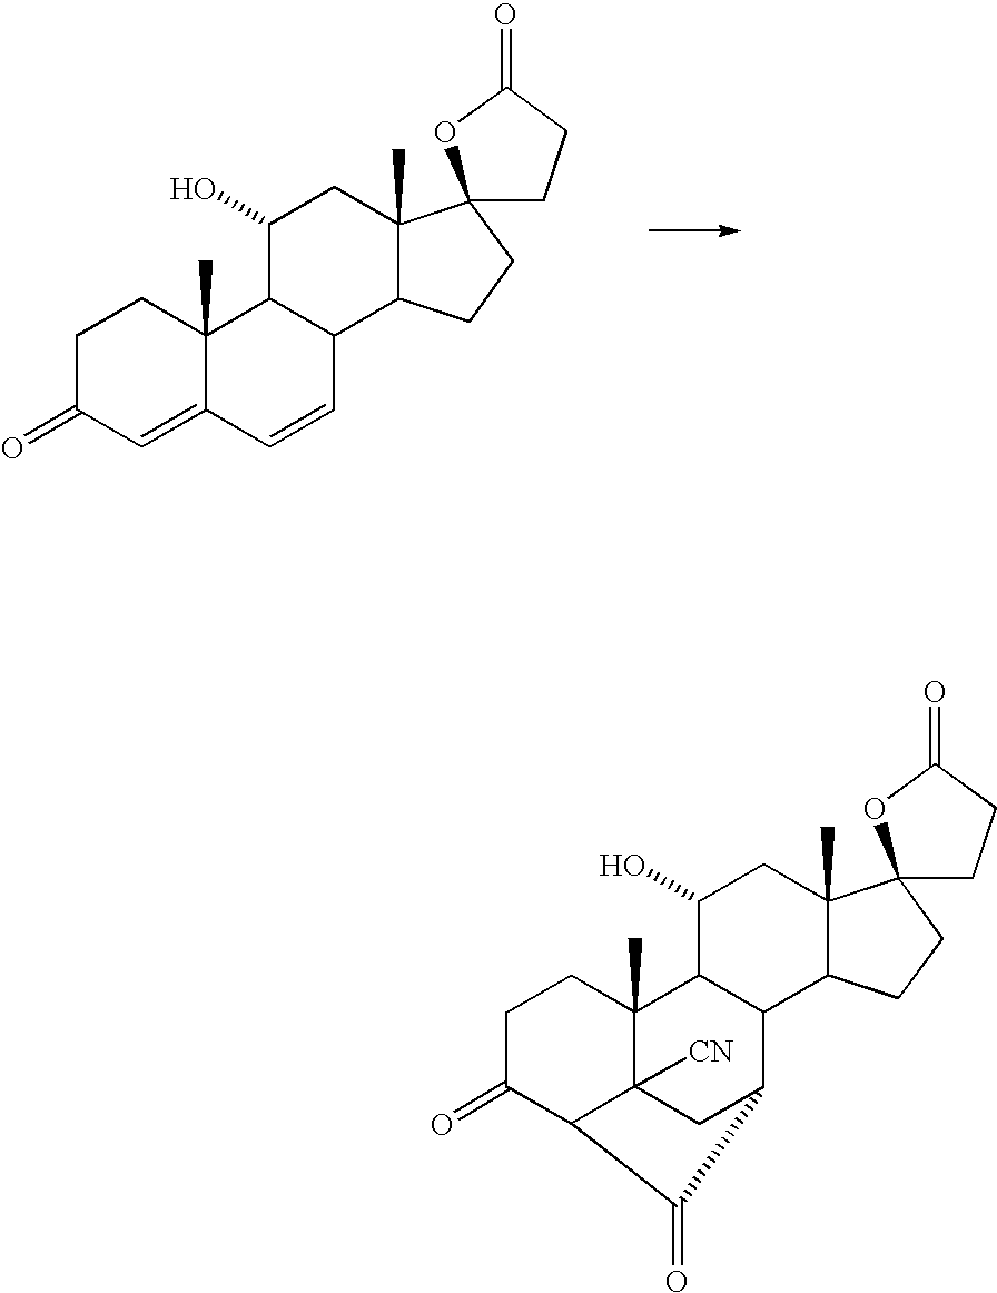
C1C(=O)C=C2C(C)(C1)C1C(C=C2)C2C(C)(CC1O)C1(CC2)CCC(=O)O1.C1C(=O)C2C3([CN])C(C)(C1)C1C(C(C3)C2=O)C2C(C)(CC1O)C1(CC2)CCC(=O)O1
